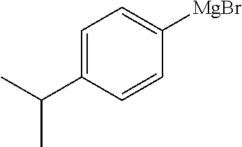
C1=C(C(C)C)C=CC([MgBr])=C1
